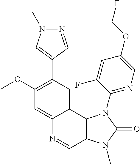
C12=CC(OC)=C(C3=CN(C)N=C3)C=C1C1=C(C=N2)N(C)C(=O)N1C1=NC=C(OCF)C=C1F
